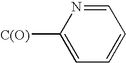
C1=NC([C(O)])=CC=C1
